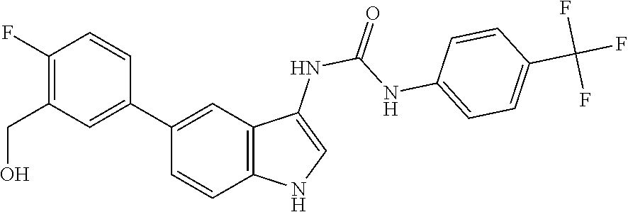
O=C(NC1=CNC2=C1C=C(C1=CC(CO)=C(F)C=C1)C=C2)NC1=CC=C(C(F)(F)F)C=C1
